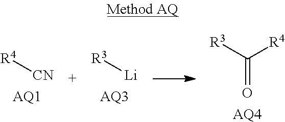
[CN][R4].[AQ1].[Li][R3].[AQ3].O=C([R3])[R4].[AQ4]
